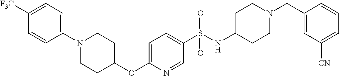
C1=C(S(NC2CCN(CC3=CC([CN])=CC=C3)CC2)(=O)=O)C=NC(OC2CCN(C3=CC=C([F3C])C=C3)CC2)=C1
